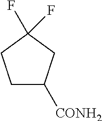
C1C([CONH2])CC(F)(F)C1
